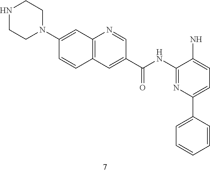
C1(N2CCNCC2)=CC2=C(C=C1)C=C(C(=O)NC1=NC(C3=CC=CC=C3)=CC=C1N)C=N2
